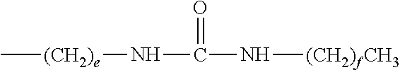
C[(CH2)e]NC(=O)N[(CH2)fCH3]
